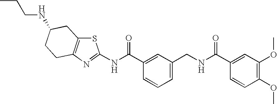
C1=C(CNC(C2=CC(OC)=C(OC)C=C2)=O)C=C(C(NC2=NC3=C(S2)CC(NCCC)CC3)=O)C=C1
